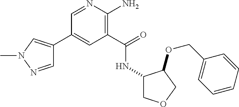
C1(C2=CN(C)N=C2)=CC(C(=O)NC2COCC2OCC2=CC=CC=C2)=C(N)N=C1
